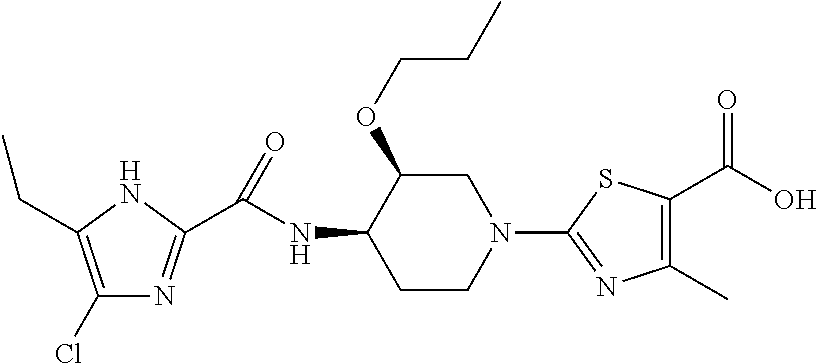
C1(Cl)=C(CC)NC(C(NC2C(OCCC)CN(C3=NC(C)=C(C(O)=O)S3)CC2)=O)=N1
